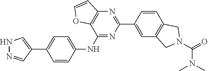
C1=CC(NC2=NC(C3=CC4=C(C=C3)CN(C(=O)N(C)C)C4)=NC3=C2OC=C3)=CC=C1C1=CNN=C1
